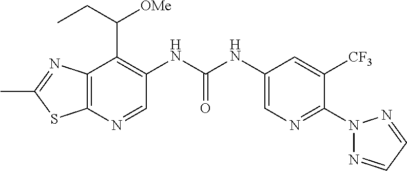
C12=C(N=CC(NC(NC3=CN=C(N4N=CC=N4)C([CF3])=C3)=O)=C1C(CC)[OMe])SC(C)=N2
